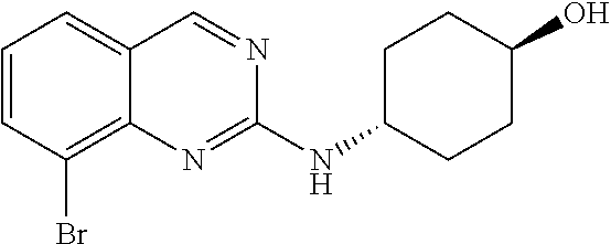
C1=CC(Br)=C2C(=C1)C=NC(NC1CCC(O)CC1)=N2
